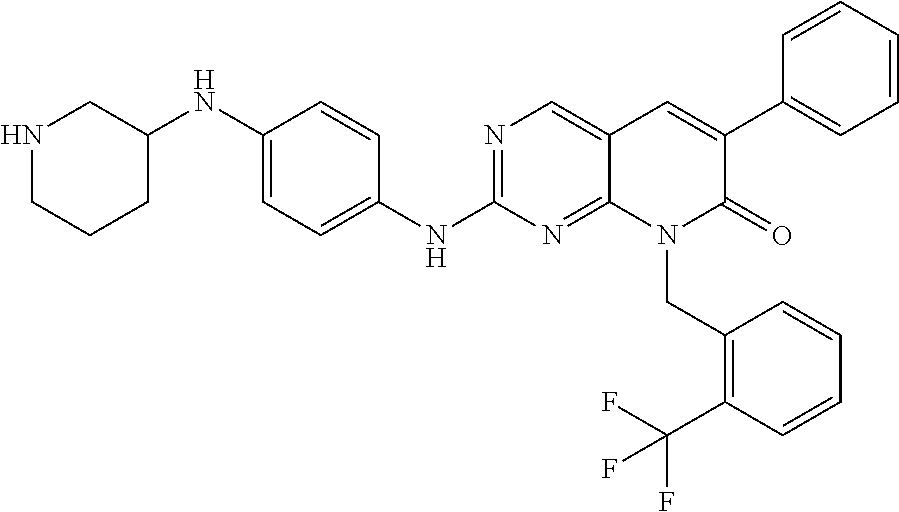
C1C(NC2=CC=C(NC3=NC=C4C(=N3)N(CC3=C(C(F)(F)F)C=CC=C3)C(=O)C(C3=CC=CC=C3)=C4)C=C2)CCCN1
